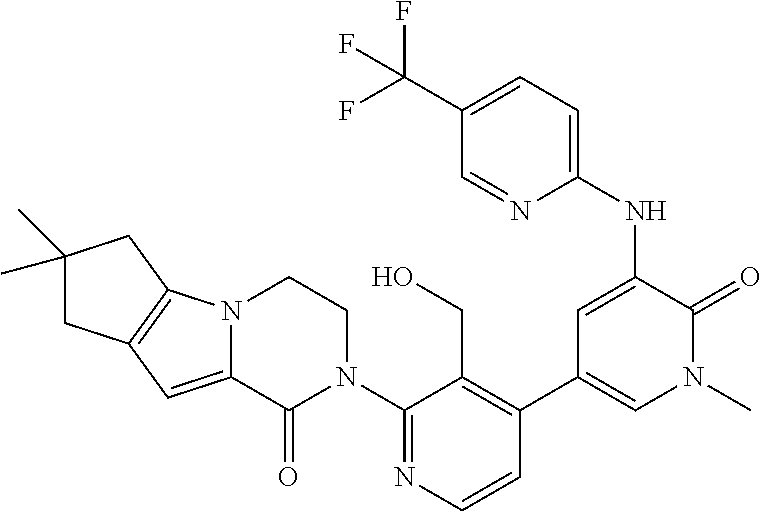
C12=C(N3C(=C1)C(=O)N(C1=NC=CC(C4=CN(C)C(=O)C(NC5=CC=C(C(F)(F)F)C=N5)=C4)=C1CO)CC3)CC(C)(C)C2
